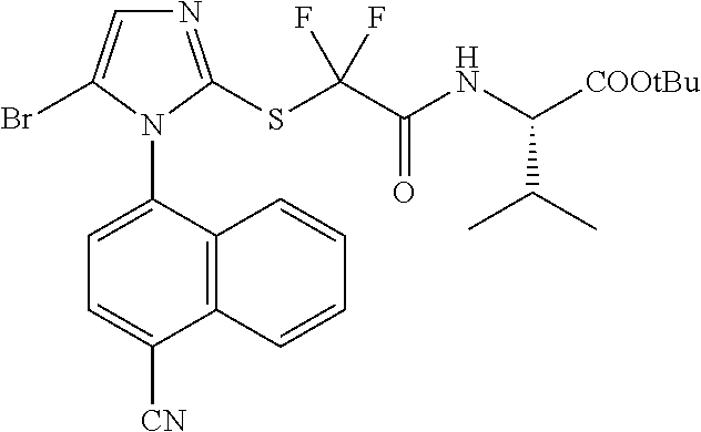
C12=C(C(N3C(Br)=CN=C3SC(C(NC(C(C)C)[COOtBu])=O)(F)F)=CC=C1[CN])C=CC=C2
